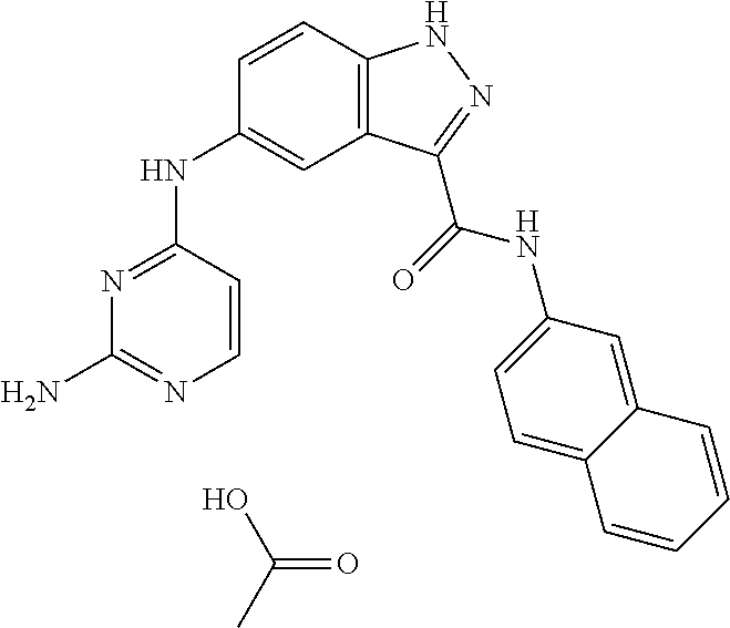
N1=C(NC2=CC3=C(C=C2)NN=C3C(=O)NC2=CC=C3C(=C2)C=CC=C3)C=CN=C1N.OC(C)=O
